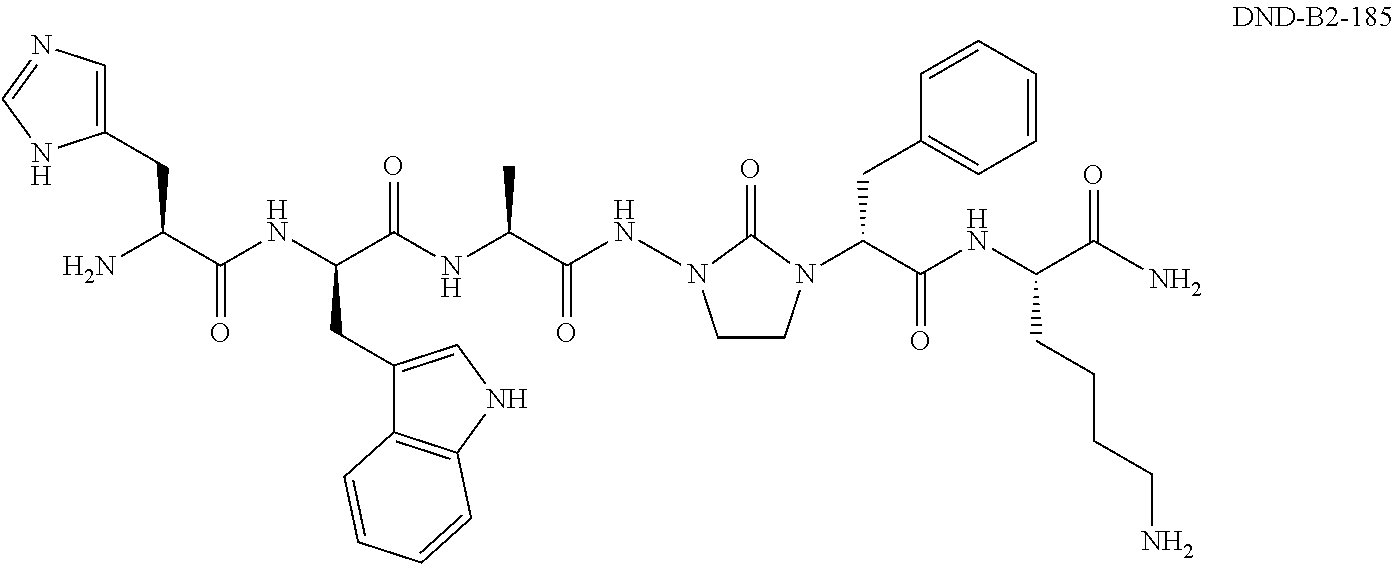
C(C(NC(C(NC(C(NN1CCN(C(C(NC(C(N)=O)CCCCN)=O)CC2=CC=CC=C2)C1=O)=O)C)=O)CC1=CNC2=C1C=CC=C2)=O)(N)CC1=CN=CN1
